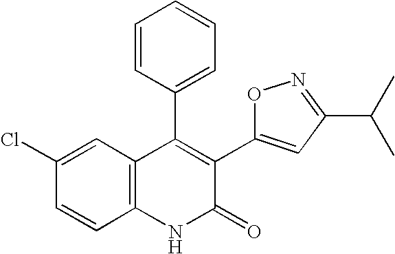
C1(Cl)=CC2=C(C=C1)NC(=O)C(C1=CC(C(C)C)=NO1)=C2C1=CC=CC=C1
